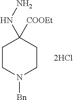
C1CN([Bn])CCC1([COOEt])NN
